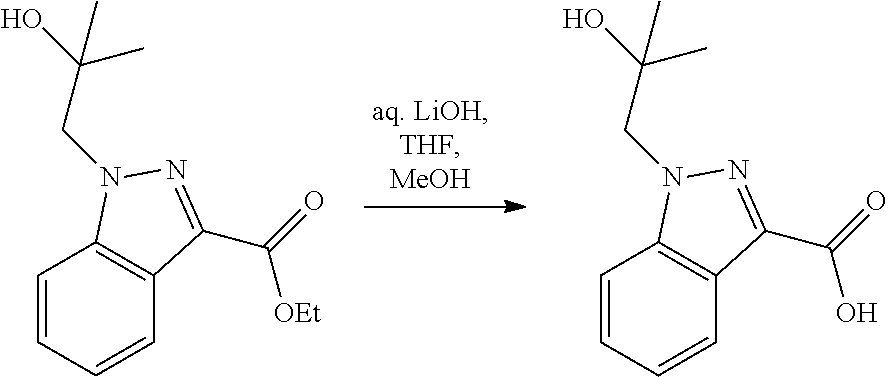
C1=CC=CC2=C1N(CC(C)(O)C)N=C2C([OEt])=O.C1=CC=CC2=C1N(CC(C)(O)C)N=C2C(O)=O
